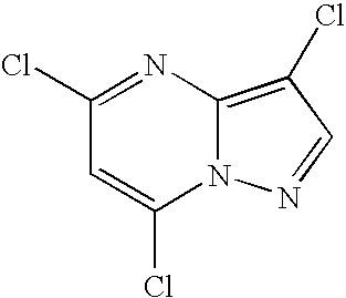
ClC1=NC2=C(Cl)C=NN2C(Cl)=C1
